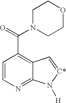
C1=CN=C2C(=C1C(=O)N1CCOCC1)C=[C*]N2[H]
